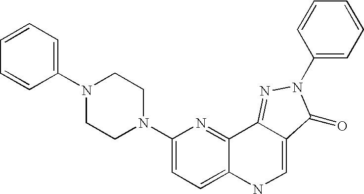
N1(C2=CC=C3C(=N2)C2=NN(C4=CC=CC=C4)C(=O)C2=CN3)CCN(C2=CC=CC=C2)CC1
